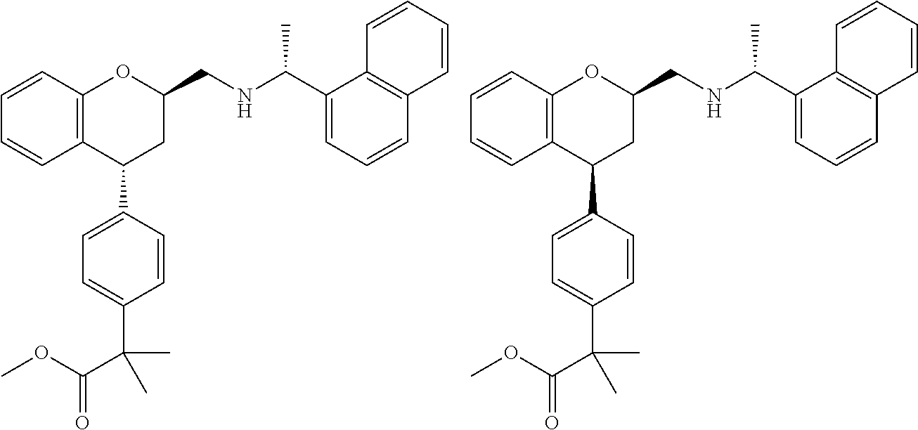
C12=C(C(C3=CC=C(C(C(=O)OC)(C)C)C=C3)CC(CNC(C)C3=CC=CC4=C3C=CC=C4)O1)C=CC=C2.C12=C(C(C3=CC=C(C(C(=O)OC)(C)C)C=C3)CC(CNC(C)C3=CC=CC4=C3C=CC=C4)O1)C=CC=C2
